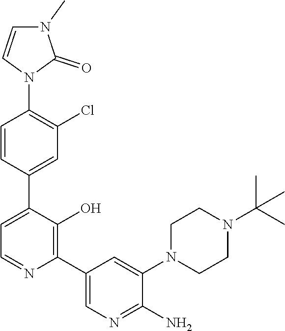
C1=CC(C2=CC=NC(C3=CN=C(N)C(N4CCN(C(C)(C)C)CC4)=C3)=C2O)=CC(Cl)=C1N1C(=O)N(C)C=C1
